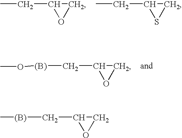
C1C(CC)O1.C1C(CC)S1.C1C(C[(B)]OC)O1.C1C(C[(B)]C)O1
